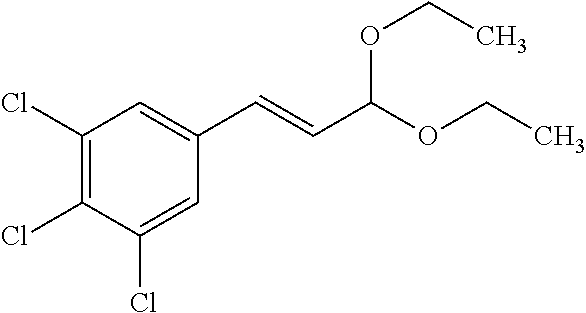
C1(Cl)=C(Cl)C(Cl)=CC(C=CC(OCC)OCC)=C1
